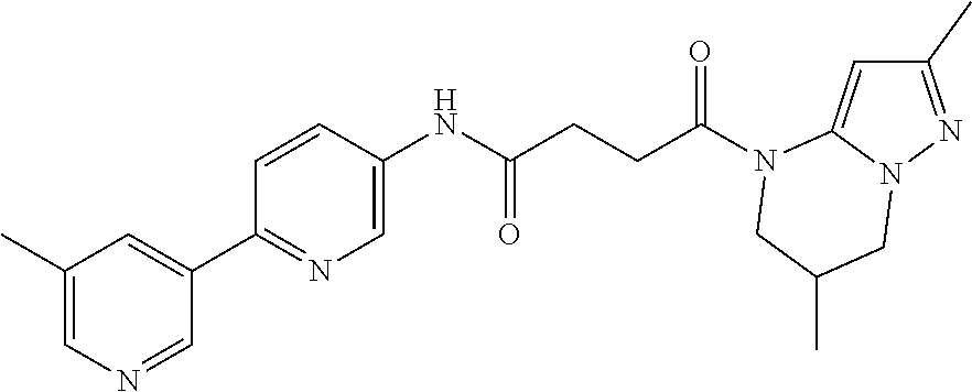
C1(C)=NN2C(=C1)N(C(CCC(NC1=CN=C(C3=CC(C)=CN=C3)C=C1)=O)=O)CC(C)C2
